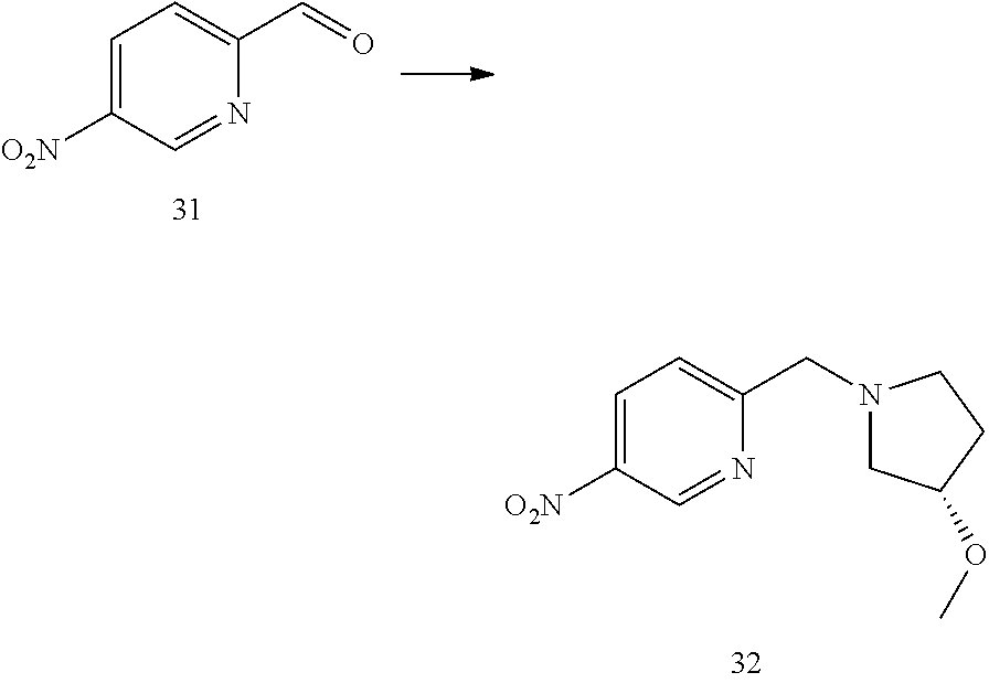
C1=C([O2N])C=NC(C=O)=C1.C1=C([O2N])C=NC(CN2CC(OC)CC2)=C1
